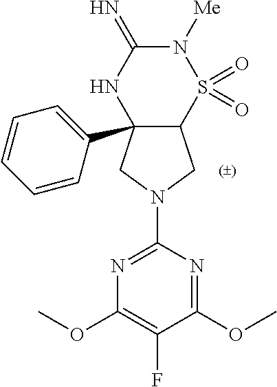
C12(C3=CC=CC=C3)C(S(=O)(=O)N([Me])C(=N)N1)CN(C1=NC(OC)=C(F)C(OC)=N1)C2
